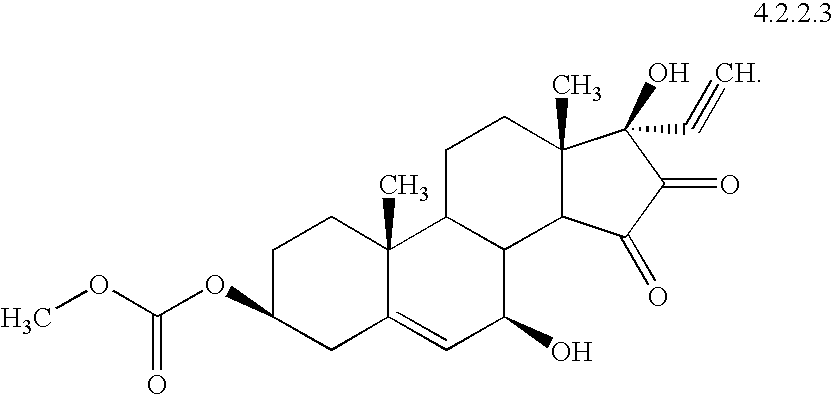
COC(=O)OC1CC2=CC(O)C3C(C2(C)CC1)CCC1(C)C3C(=O)C(=O)C1(O)C#C
